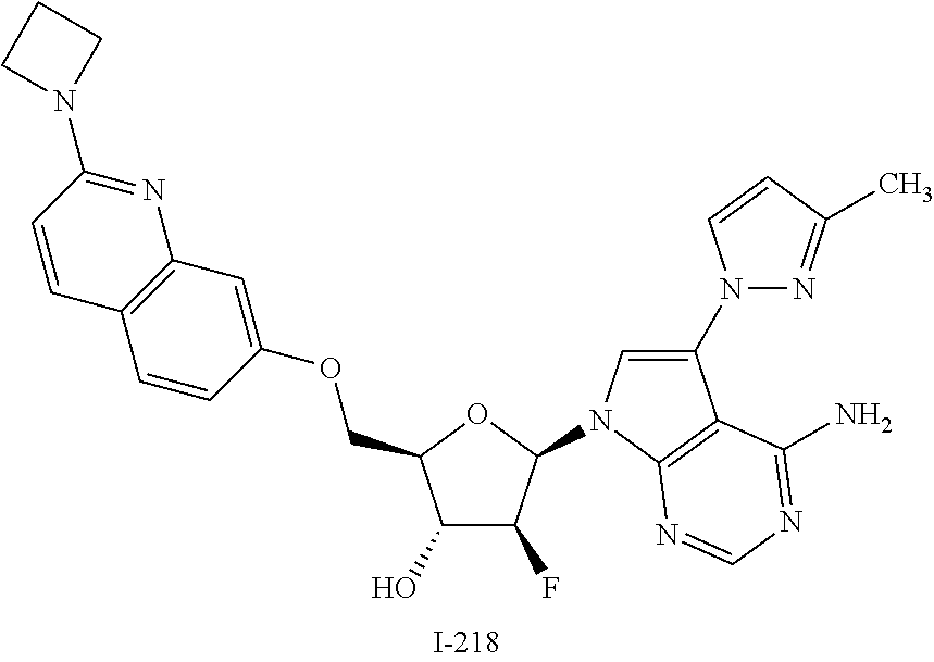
C1(O)C(F)C(N2C=C(N3N=C(C)C=C3)C3=C2N=CN=C3N)OC1COC1=CC2=C(C=C1)C=CC(N1CCC1)=N2
